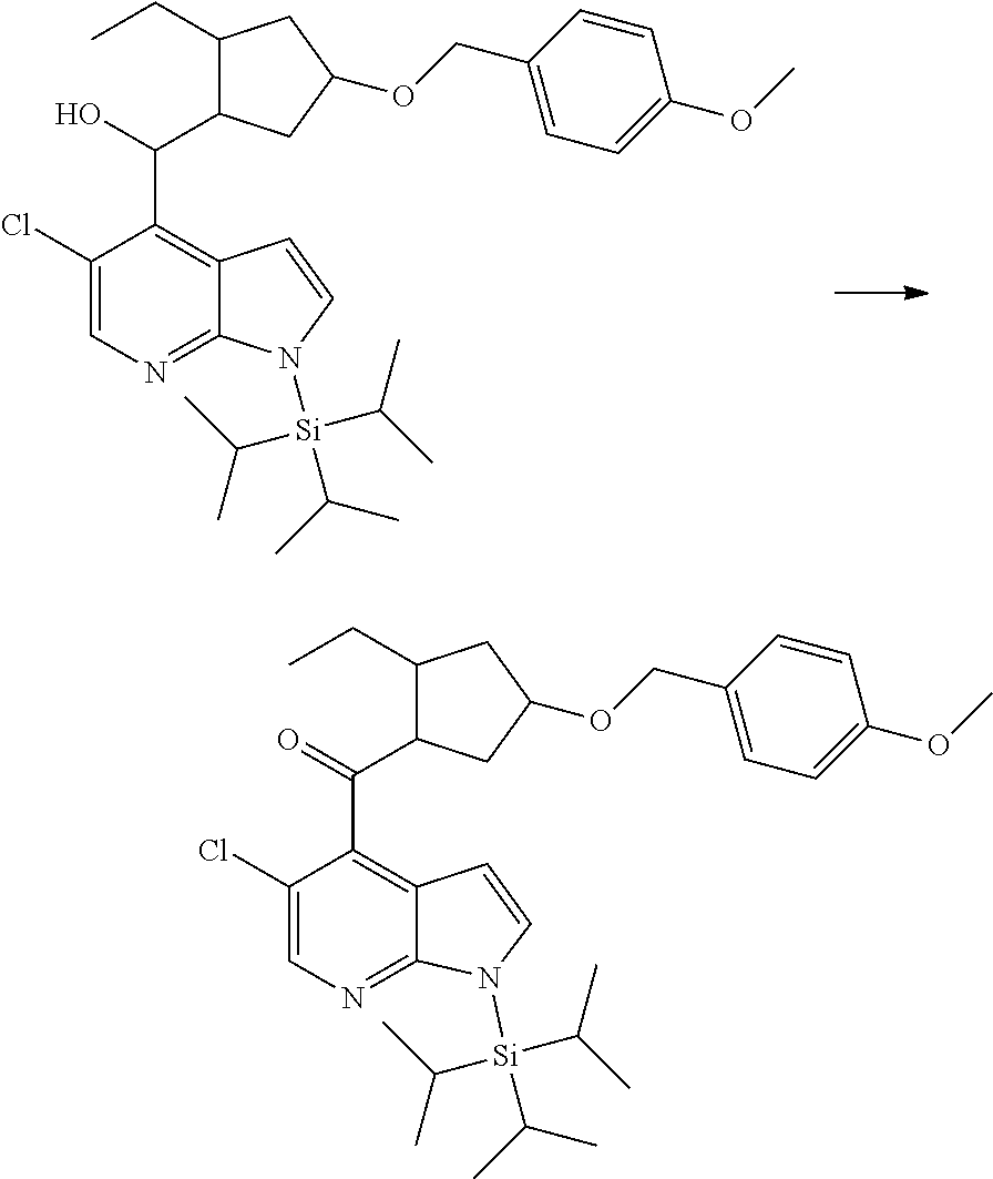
C(C1C(CC)CC(OCC2=CC=C(OC)C=C2)C1)(O)C1=C2C(=NC=C1Cl)N([Si](C(C)C)(C(C)C)C(C)C)C=C2.C(C1C(CC)CC(OCC2=CC=C(OC)C=C2)C1)(=O)C1=C2C(=NC=C1Cl)N([Si](C(C)C)(C(C)C)C(C)C)C=C2
